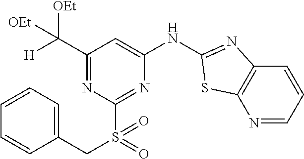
C1=CC=C(CS(C2=NC(NC3=NC4=C(N=CC=C4)S3)=CC(C([OEt])([H])[OEt])=N2)(=O)=O)C=C1
